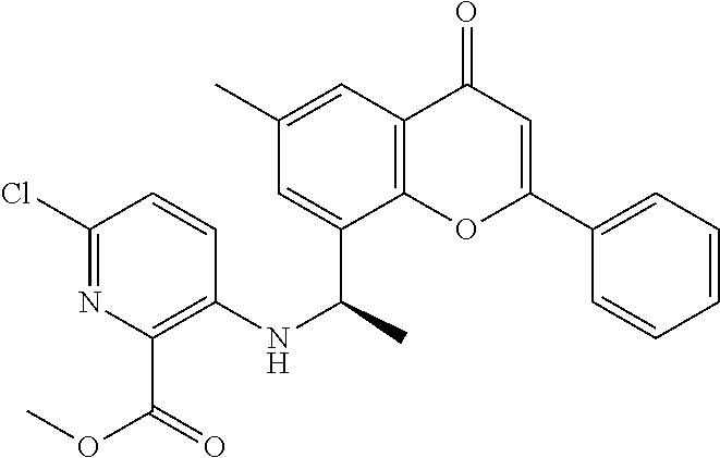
C1=CC(NC(C2=CC(C)=CC3=C2OC(C2=CC=CC=C2)=CC3=O)C)=C(C(OC)=O)N=C1Cl
